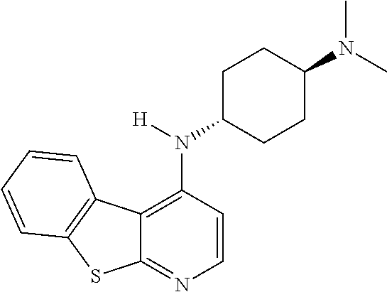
C12=C(N(C3CCC(N(C)C)CC3)[H])C=CN=C1SC1=C2C=CC=C1
